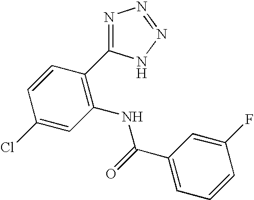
C1=CC(C2=NN=NN2)=C(NC(C2=CC=CC(F)=C2)=O)C=C1Cl
